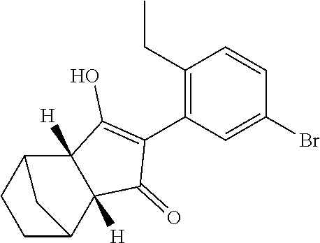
C1(=O)C(C2=C(CC)C=CC(Br)=C2)=C(O)C2([H])C1([H])C1CC2CC1
